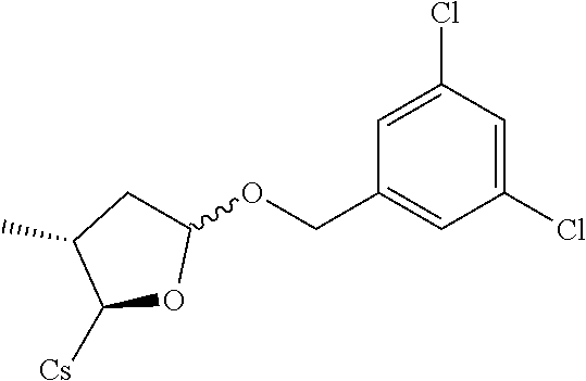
C1=C(Cl)C=C(Cl)C=C1COC1CC(C)C([Cs])O1
